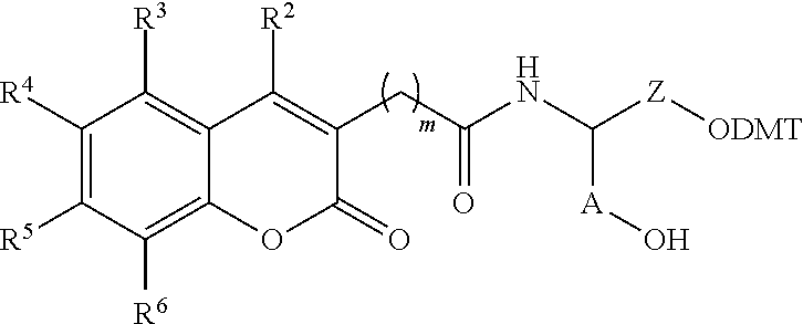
[R5]C1=C([R4])C([R3])=C2C(=C1[R6])OC(=O)C(CC(=O)NC([A]O)[Z][ODMT])=C2[R2]
